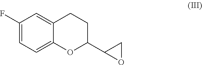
C1(F)=CC=C2C(=C1)CCC(C1OC1)O2
